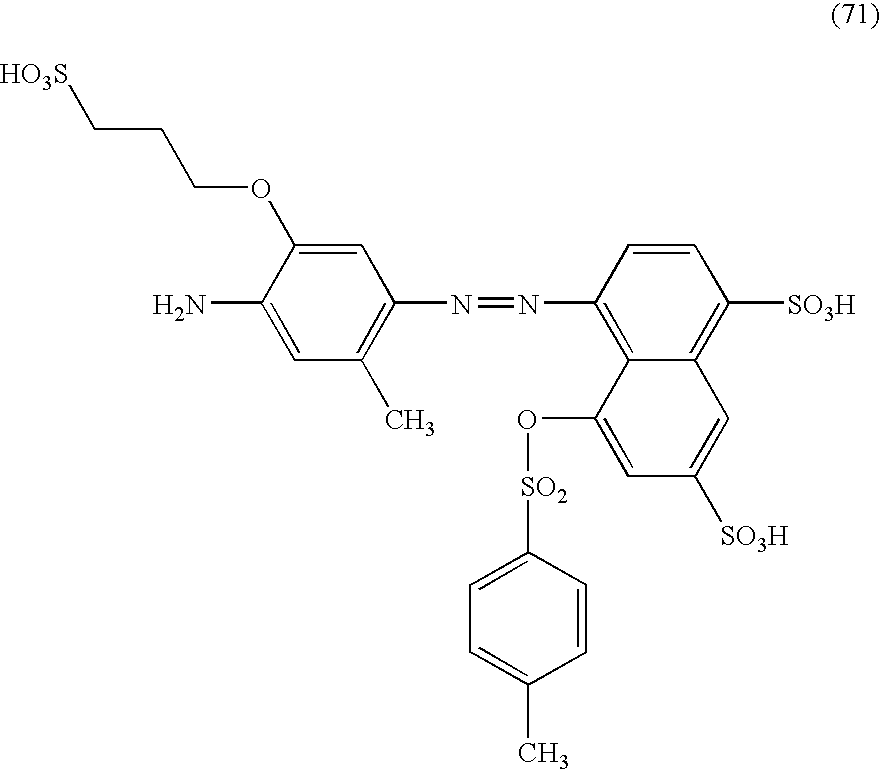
C1=C(N)C(OCCC[HO3S])=CC(N=NC2=C3C(=C([SO3H])C=C2)C=C([SO3H])C=C3O[SO2]C2=CC=C(C)C=C2)=C1C
